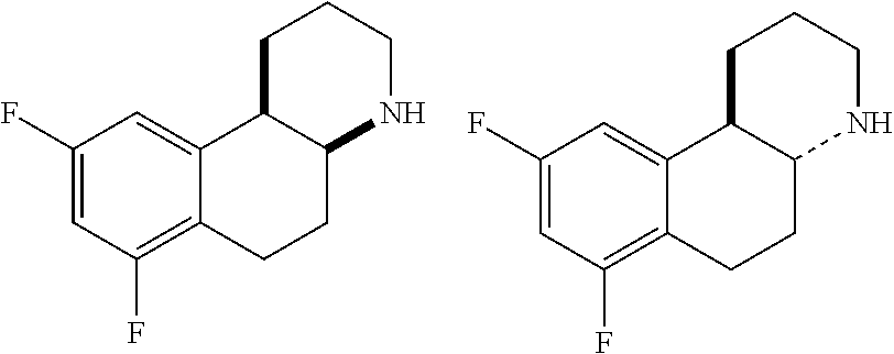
C1(F)=CC(F)=C2C(=C1)C1C(CC2)NCCC1.C1(F)=CC(F)=C2C(=C1)C1C(CC2)NCCC1
